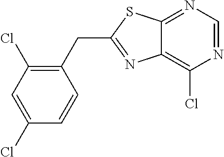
C1(CC2=NC3=C(Cl)N=CN=C3S2)=C(Cl)C=C(Cl)C=C1
